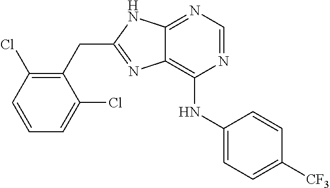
C1(CC2=NC3=C(NC4=CC=C([CF3])C=C4)N=CN=C3N2)=C(Cl)C=CC=C1Cl
